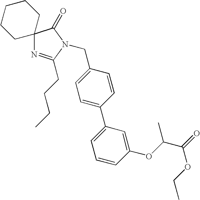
C1=C(CN2C(CCCC)=NC3(C2=O)CCCCC3)C=CC(C2=CC=CC(OC(C(=O)OCC)C)=C2)=C1
